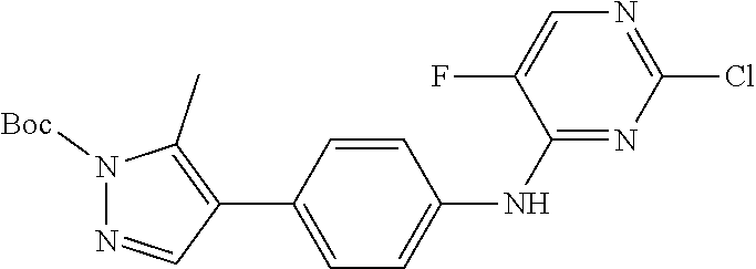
N1=CC(C2=CC=C(NC3=NC(Cl)=NC=C3F)C=C2)=C(C)N1[Boc]
